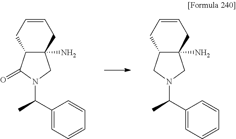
C1(C(C)N2CC3(N)C(C2=O)CC=CC3)=CC=CC=C1.C1(C(C)N2CC3(N)C(C2)CC=CC3)=CC=CC=C1
